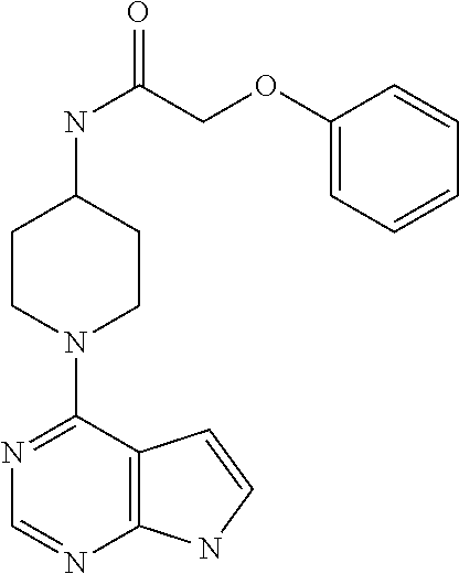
C1(NC(COC2=CC=CC=C2)=O)CCN(C2=NC=NC3=C2C=CN3)CC1
